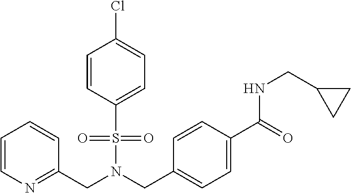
C(N(CC1=CC=C(C(=O)NCC2CC2)C=C1)S(=O)(=O)C1=CC=C(Cl)C=C1)C1=NC=CC=C1
